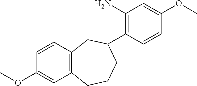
C12=C(CCCC(C3=C(N)C=C(OC)C=C3)C1)C=C(OC)C=C2
